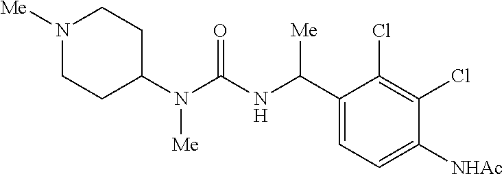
N1([Me])CCC(N(C(NC(C2=CC=C([NHAc])C(Cl)=C2Cl)[Me])=O)[Me])CC1
